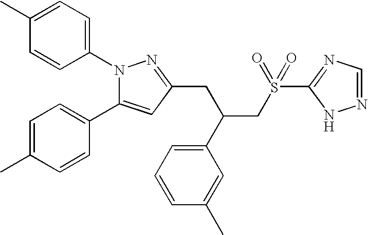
C(C(CC1=NN(C2=CC=C(C)C=C2)C(C2=CC=C(C)C=C2)=C1)C1=CC=CC(C)=C1)S(C1=NC=NN1)(=O)=O
